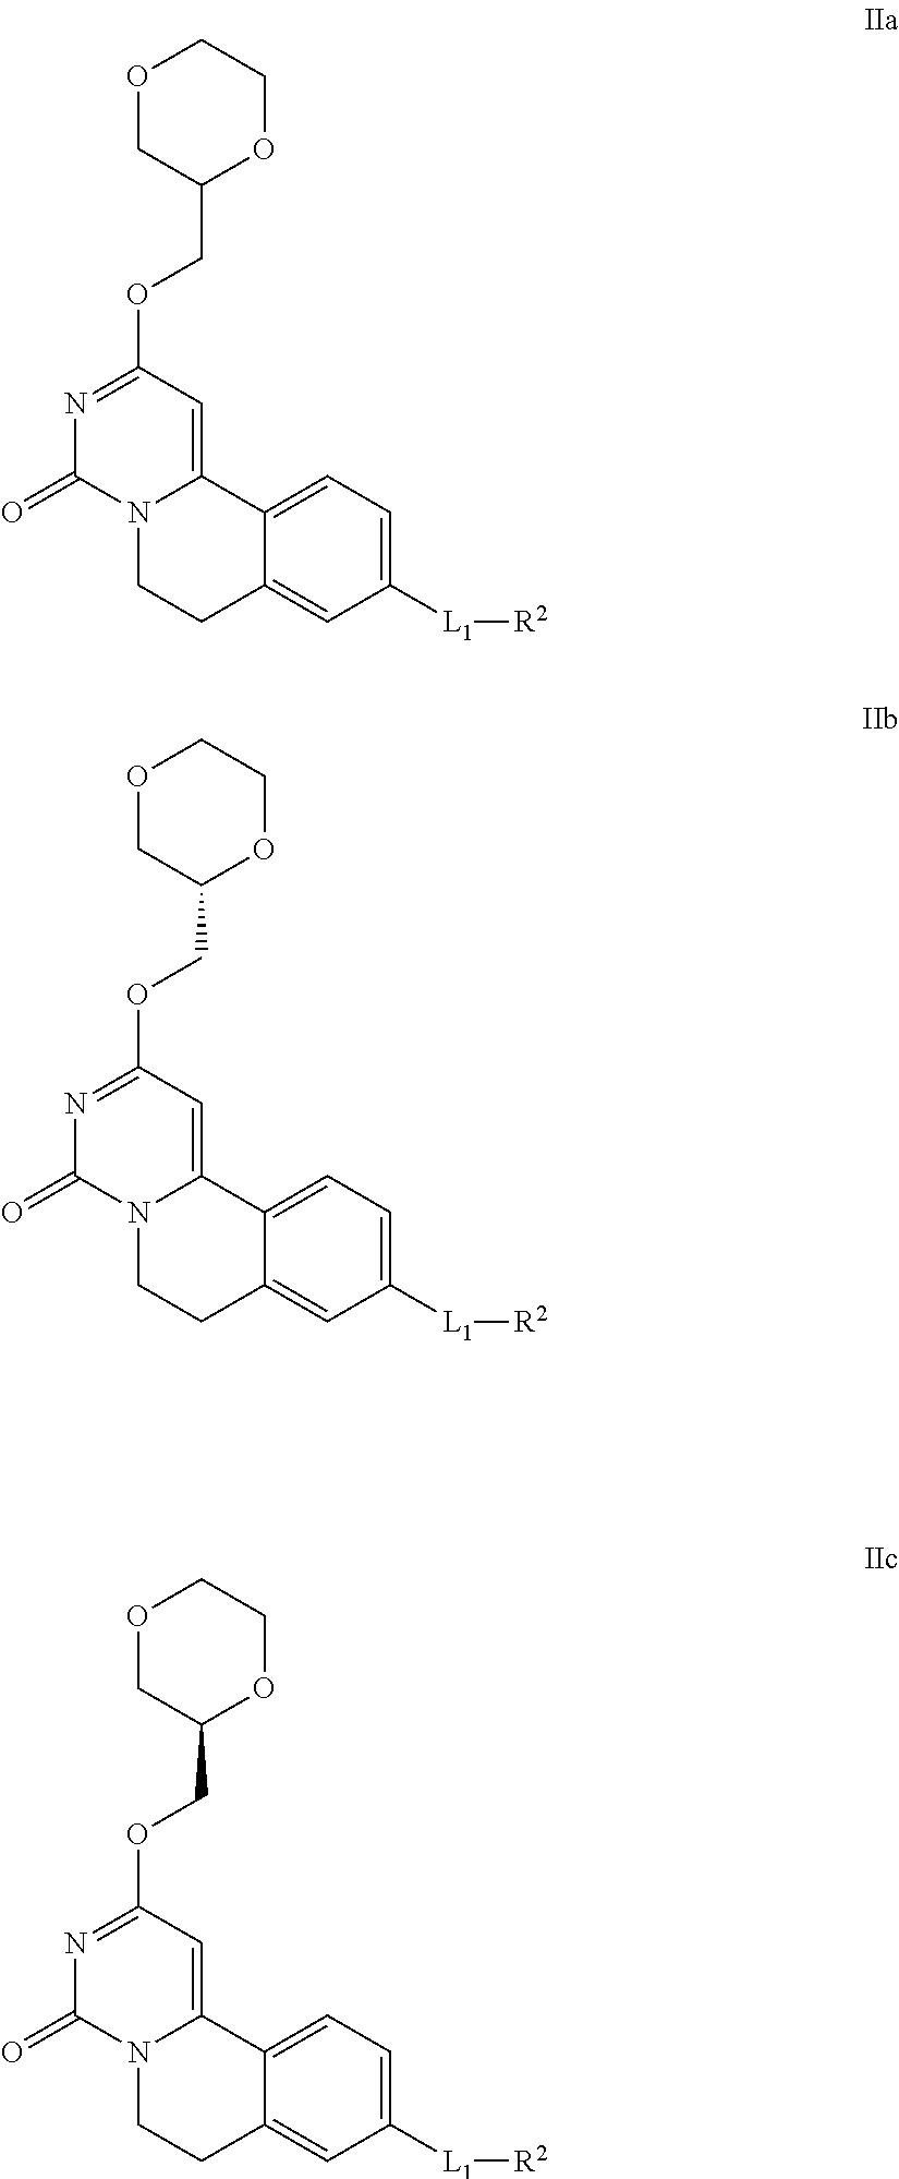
C1([L1][R2])=CC=C2C(=C1)CCN1C2=CC(OCC2OCCOC2)=NC1=O.C1([L1][R2])=CC=C2C(=C1)CCN1C2=CC(OCC2OCCOC2)=NC1=O.C1([L1][R2])=CC=C2C(=C1)CCN1C2=CC(OCC2OCCOC2)=NC1=O
